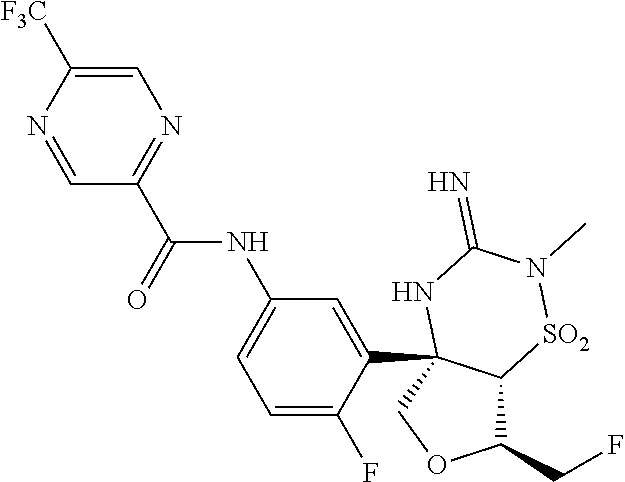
C1(CF)C2C(C3=CC(NC(C4=NC=C([F3C])N=C4)=O)=CC=C3F)(CO1)NC(=N)N(C)[SO2]2
